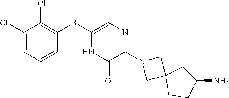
N1(C2=NC=C(SC3=C(Cl)C(Cl)=CC=C3)NC2=O)CC2(C1)CCC(N)C2
